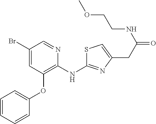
BrC1=CC(OC2=CC=CC=C2)=C(NC2=NC(CC(=O)NCCOC)=CS2)N=C1
